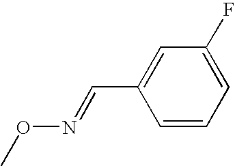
CON=CC1=CC(F)=CC=C1
